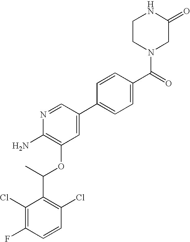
C1(Cl)=C(F)C=CC(Cl)=C1C(C)OC1=C(N)N=CC(C2=CC=C(C(=O)N3CC(=O)NCC3)C=C2)=C1
